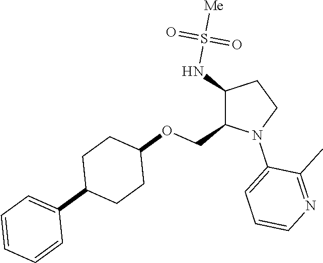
C1(NS([Me])(=O)=O)C(COC2CCC(C3=CC=CC=C3)CC2)N(C2=CC=CN=C2C)CC1
